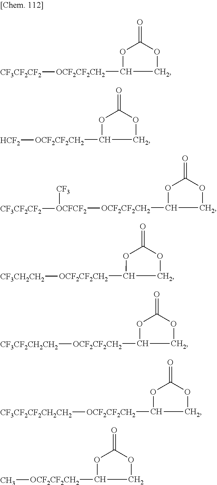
C1OC(=O)OC1[OCF2CF2CH2][CF3CF2CF2].C1OC(=O)OC1[OCF2CF2CH2][HCF2].C1OC(=O)OC1[OCF2CF2CH2][OCFCF2]([CF3CF2CF2])[CF3].C1OC(=O)OC1[OCF2CF2CH2][CF3CH2CH2].C1OC(=O)OC1[OCF2CF2CH2][CF3CF2CH2CH2].C1OC(=O)OC1[OCF2CF2CH2][CF3CF2CF2CH2CH2].C1OC(=O)OC1[OCF2CF2CH2]C
